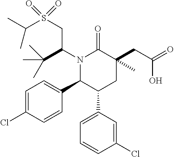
N1(C(CS(C(C)C)(=O)=O)C(C)(C)C)C(C2=CC=C(Cl)C=C2)C(C2=CC=CC(Cl)=C2)CC(CC(=O)O)(C)C1=O
